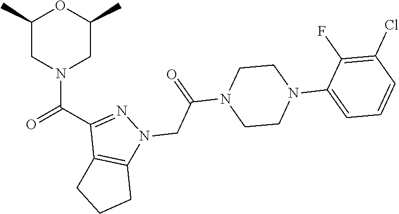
C1(C)CN(C(=O)C2=NN(CC(N3CCN(C4=CC=CC(Cl)=C4F)CC3)=O)C3=C2CCC3)CC(C)O1
